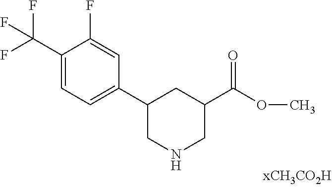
C1(C(F)(F)F)=CC=C(C2CNCC(C(OC)=O)C2)C=C1F
